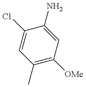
C1(C)=C([OMe])C=C(N)C(Cl)=C1
